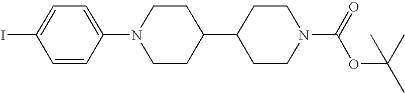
C1=CC(N2CCC(C3CCN(C(=O)OC(C)(C)C)CC3)CC2)=CC=C1I
